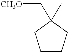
[CH3O]CC1(C)CCCC1
